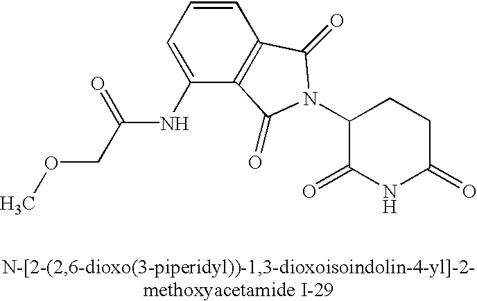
N(C1=CC=CC2=C1C(=O)N(C1C(=O)NC(=O)CC1)C2=O)C(COC)=O
